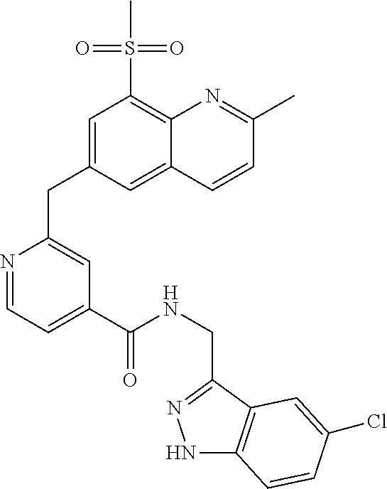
N1C2=C(C(CNC(C3=CC=NC(CC4=CC(S(C)(=O)=O)=C5C(=C4)C=CC(C)=N5)=C3)=O)=N1)C=C(Cl)C=C2
